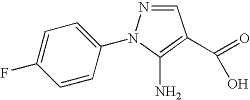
C1=CC(N2N=CC(C(=O)O)=C2N)=CC=C1F
